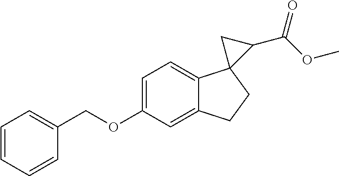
C1(OCC2=CC=CC=C2)=CC=C2C(=C1)CCC21C(C(OC)=O)C1
